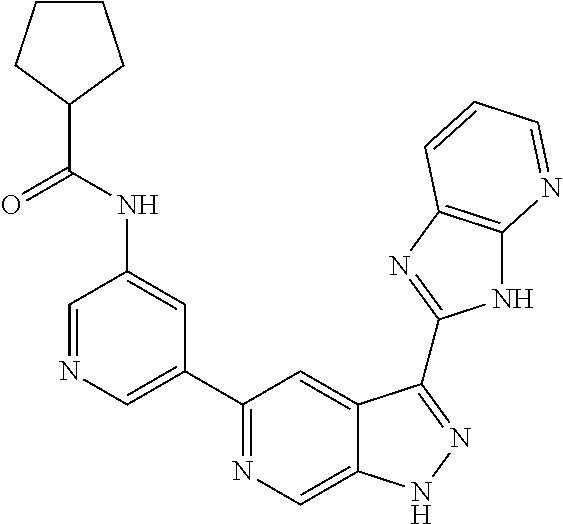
C1=NC=C(C2=NC=C3C(=C2)C(C2=NC4=C(N2)N=CC=C4)=NN3)C=C1NC(=O)C1CCCC1
